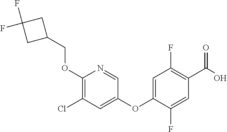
C1(OCC2CC(F)(F)C2)=C(Cl)C=C(OC2=CC(F)=C(C(O)=O)C=C2F)C=N1
